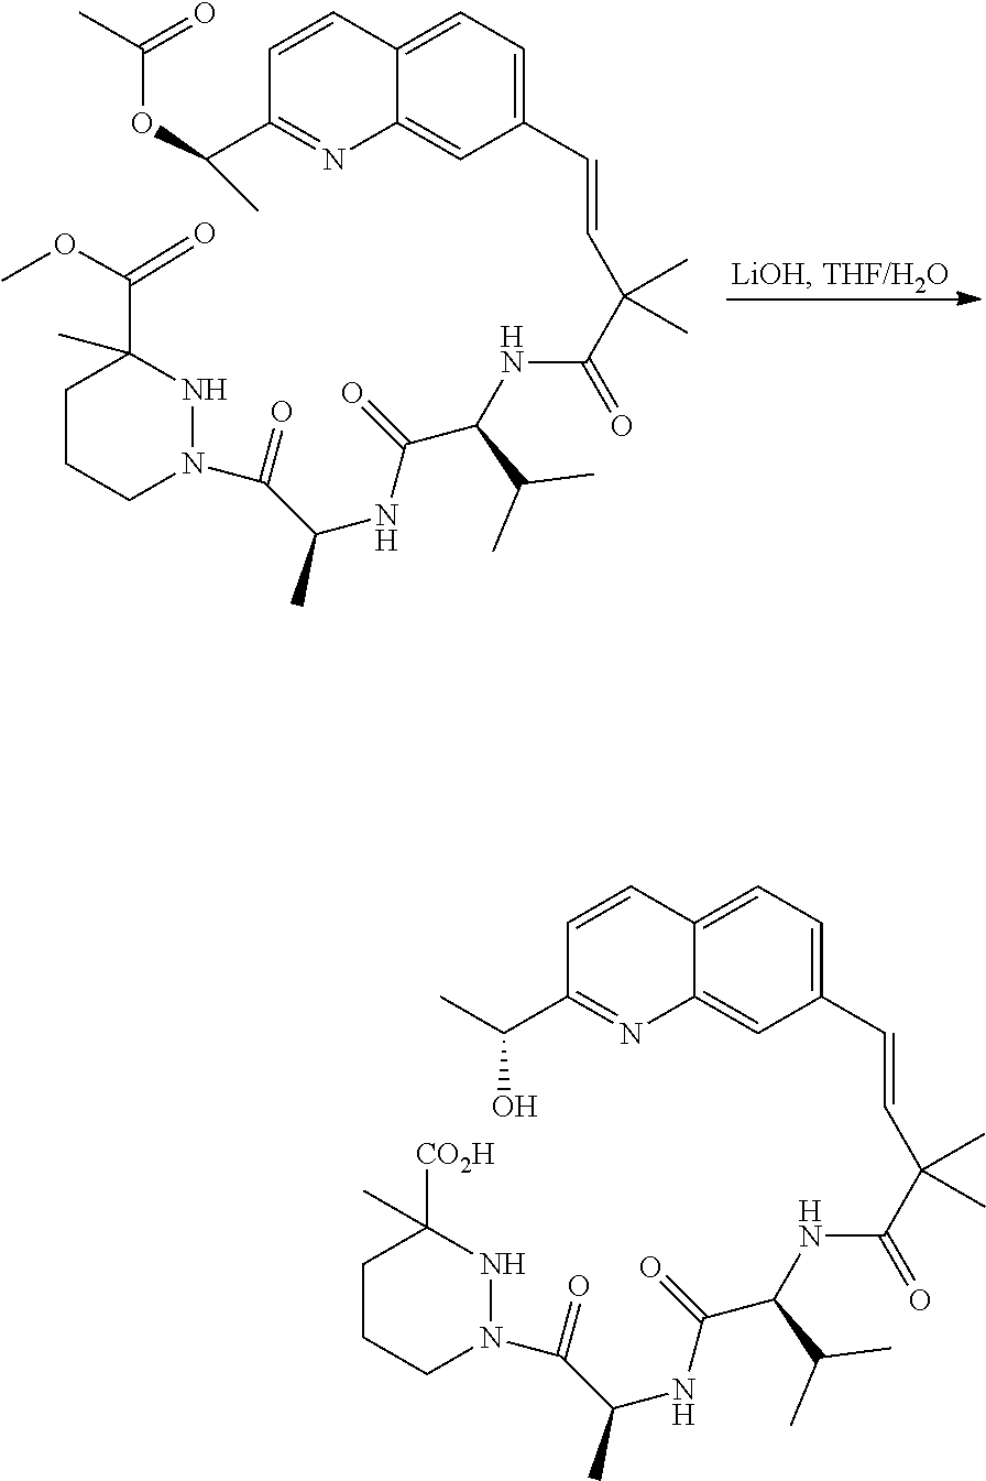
C1(C=CC(C(=O)NC(C(NC(C(N2NC(C)(C(=O)OC)CCC2)=O)C)=O)C(C)C)(C)C)=CC=C2C(=C1)N=C(C(OC(C)=O)C)C=C2.C1(C=CC(C(=O)NC(C(NC(C(N2NC(C)([CO2H])CCC2)=O)C)=O)C(C)C)(C)C)=CC=C2C(=C1)N=C(C(C)O)C=C2
